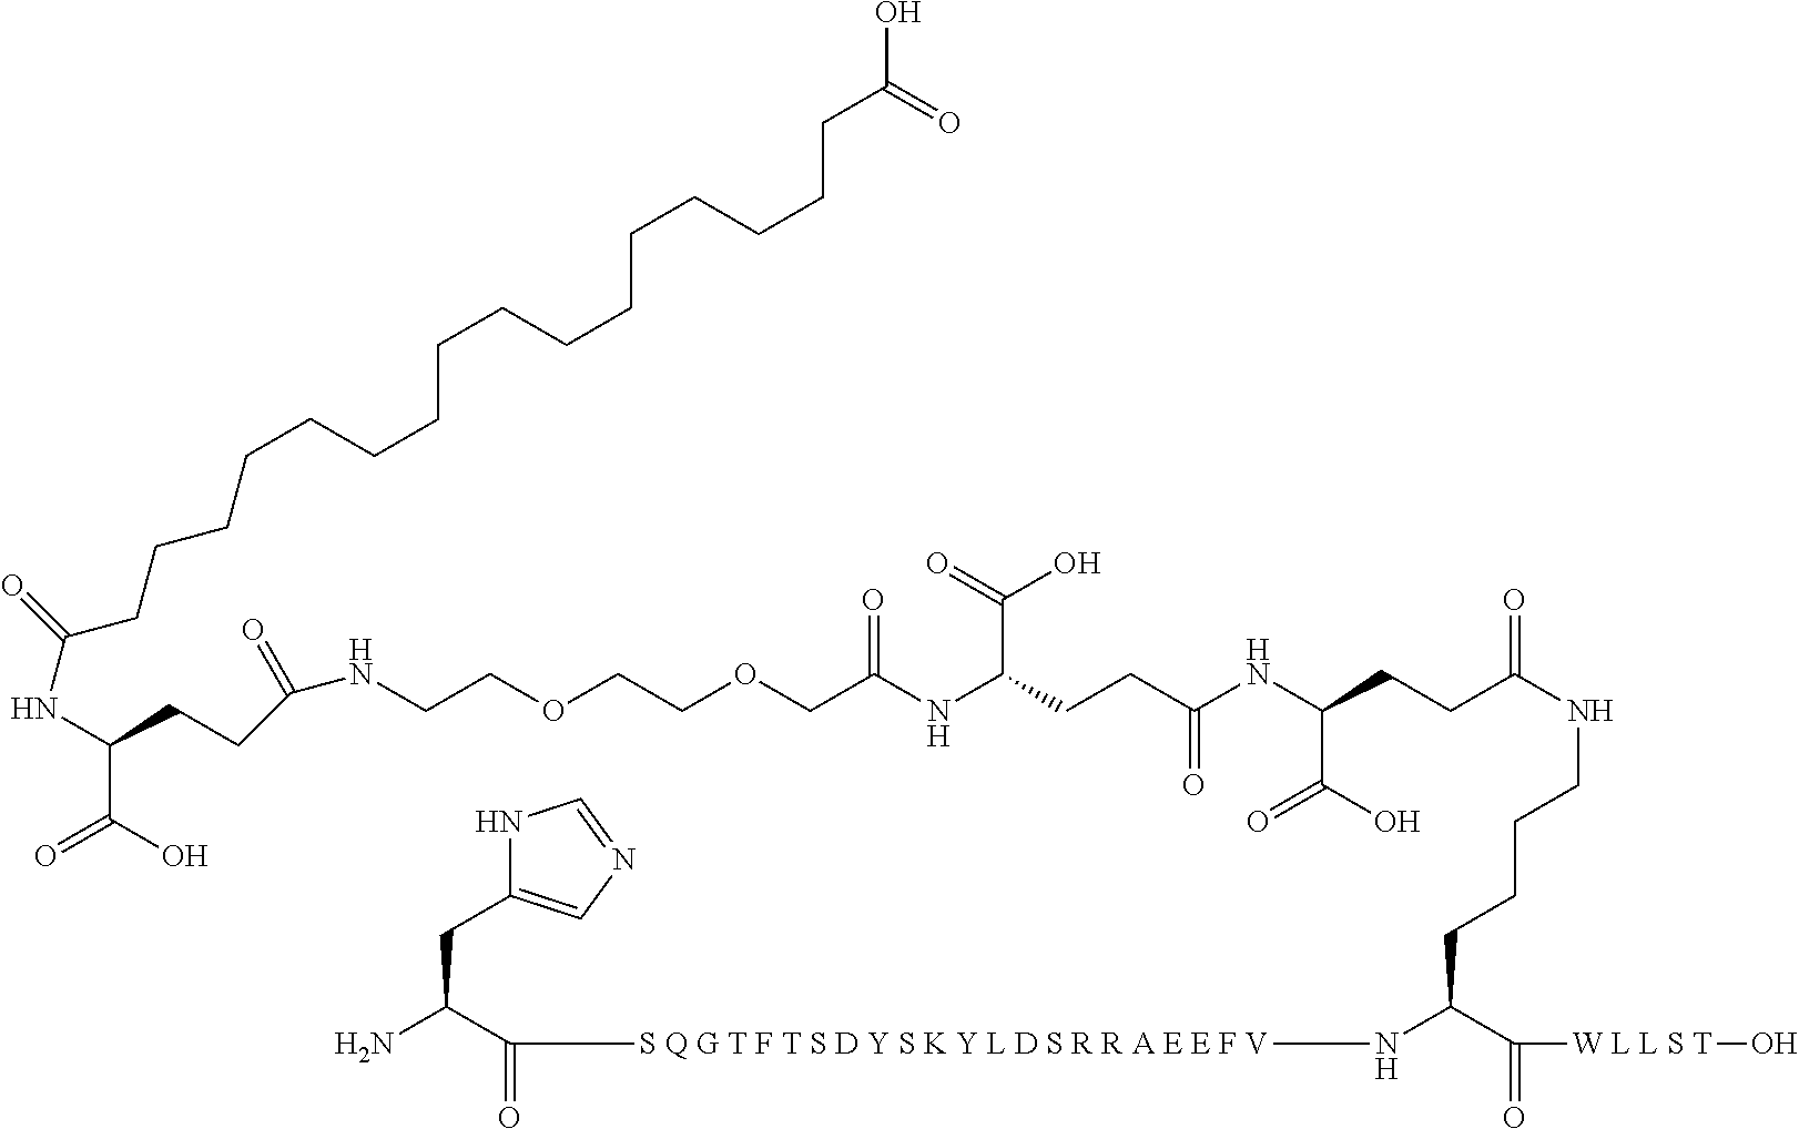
N1C(CC(N)C(=O)[S Q G T F T S D Y S K Y L D S R R A E E F V]NC(C(=O)[W L L S T]O)CCCCNC(CCC(NC(CCC(NC(COCCOCCNC(CCC(C(O)=O)NC(CCCCCCCCCCCCCCCCC(=O)O)=O)=O)=O)C(=O)O)=O)C(O)=O)=O)=CN=C1
